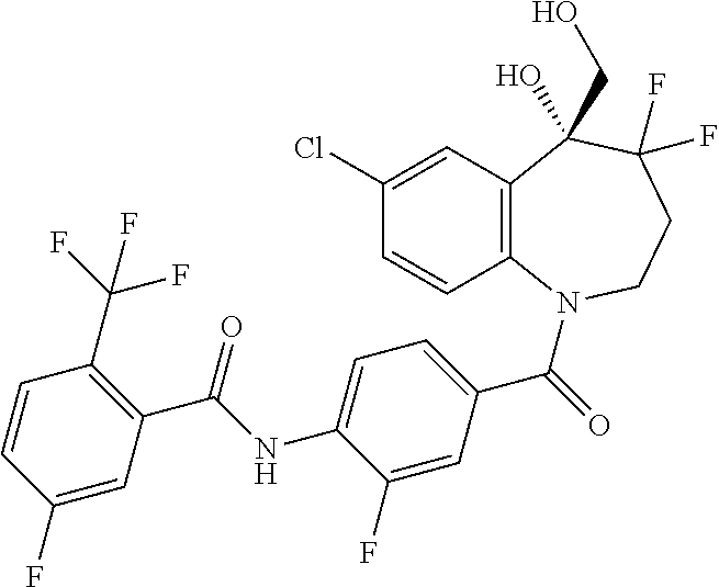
C1(Cl)=CC2=C(C=C1)N(C(=O)C1=CC=C(NC(C3=C(C(F)(F)F)C=CC(F)=C3)=O)C(F)=C1)CCC(F)(F)C2(O)CO
